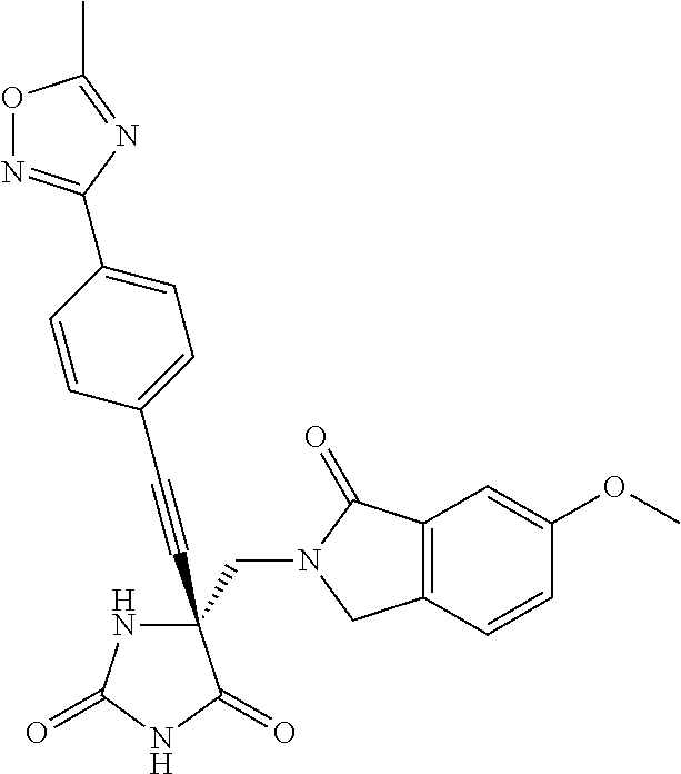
C(#CC1(CN2C(=O)C3=C(C2)C=CC(OC)=C3)NC(=O)NC1=O)C1=CC=C(C2=NOC(C)=N2)C=C1
